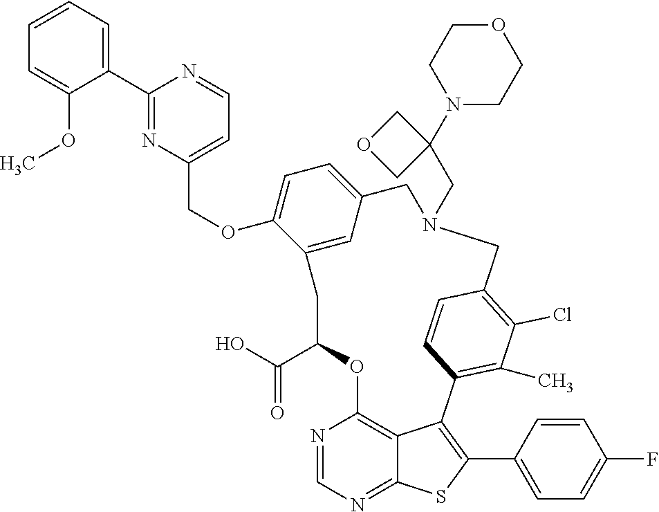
C1=CC=C(C2=NC(COC3=CC=C4C=C3CC(C(=O)O)OC3=C5C(=NC=N3)SC(C3=CC=C(F)C=C3)=C5C3=C(C)C(Cl)=C(C=C3)CN(CC3(N5CCOCC5)COC3)C4)=CC=N2)C(OC)=C1
